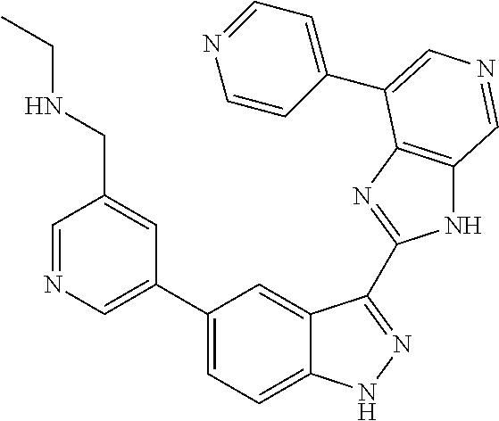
C1(C2=CN=CC(CNCC)=C2)=CC=C2C(=C1)C(C1=NC3=C(N1)C=NC=C3C1=CC=NC=C1)=NN2
